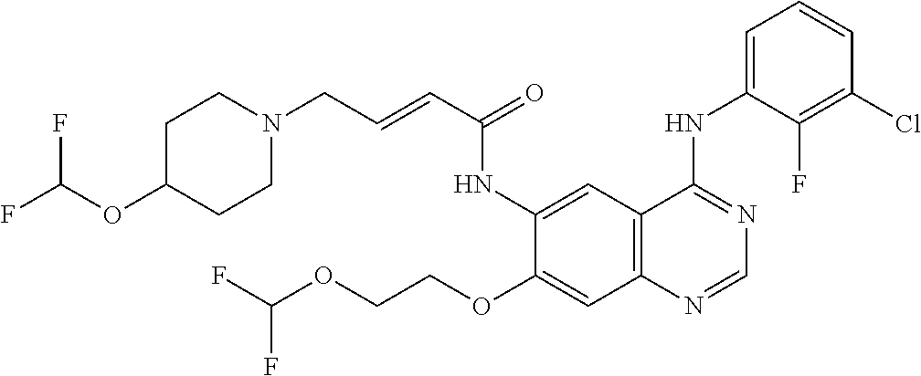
FC(OCCOC1=CC2=C(C=C1NC(C=CCN1CCC(OC(F)F)CC1)=O)C(NC1=CC=CC(Cl)=C1F)=NC=N2)F
